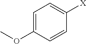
C1=C(OC)C=CC([X])=C1
